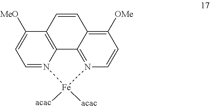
C12=C3C([MeO])=CC=N1[Fe]([acac])([acac])N1=C2C(=C([OMe])C=C1)C=C3
